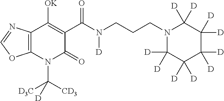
C12=C(N(C([D3C])([CD3])[D])C(=O)C(C(N(CCCN3C([D])([D])C([D])([D])C([D])([D])C([D])([D])C3([D])[D])[D])=O)=C1[OK])OC=N2
